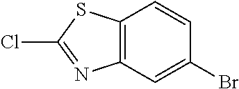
C12=C(C=C(Br)C=C1)N=C(Cl)S2
